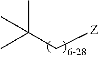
CC(C[Z])(C)C
